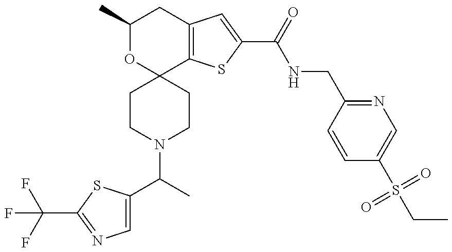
C(N1CCC2(CC1)C1=C(CC(C)O2)C=C(C(NCC2=NC=C(S(CC)(=O)=O)C=C2)=O)S1)(C)C1=CN=C(C(F)(F)F)S1
